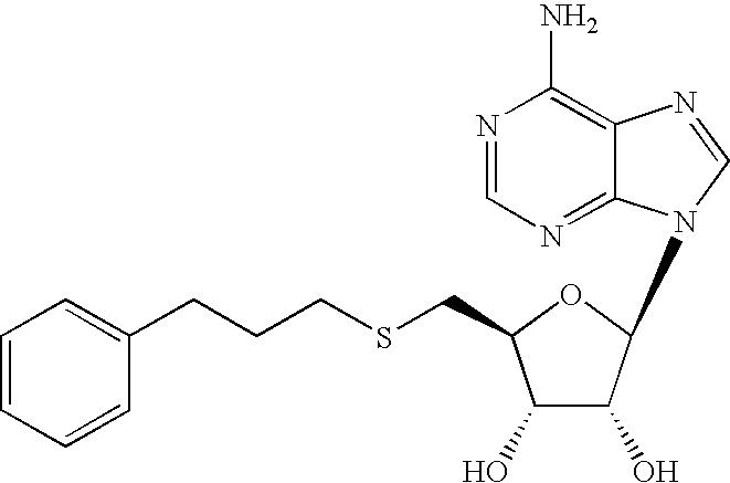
N1=CN=C2C(=C1N)N=CN2C1C(O)C(O)C(CSCCCC2=CC=CC=C2)O1
